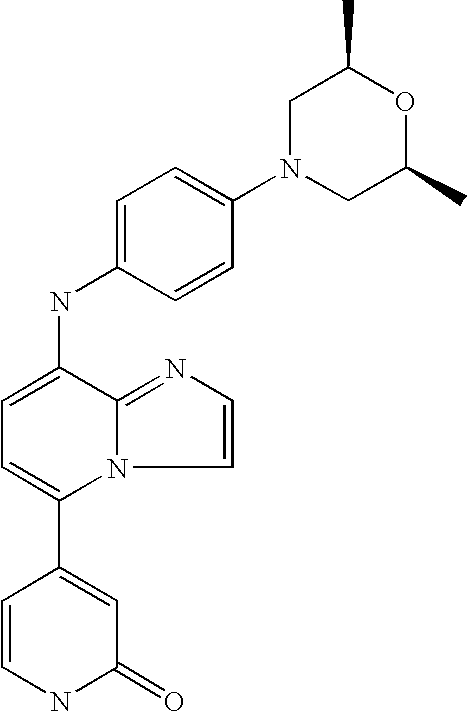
C1=C(NC2=CC=C(C3=CC(=O)NC=C3)N3C2=NC=C3)C=CC(N2CC(C)OC(C)C2)=C1
